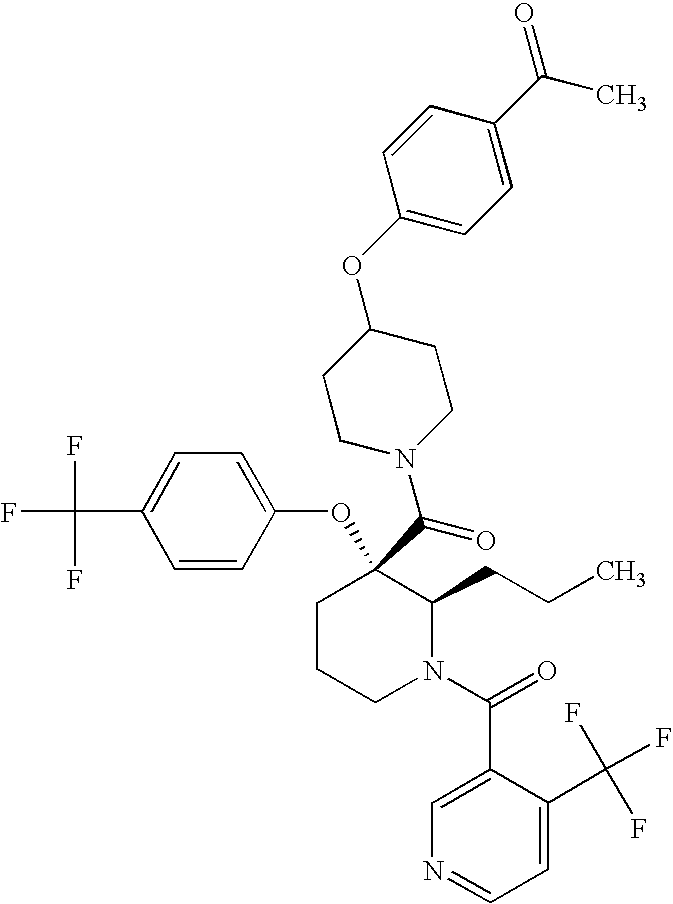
C1CCN(C(=O)C2=CN=CC=C2C(F)(F)F)C(CCC)C1(C(=O)N1CCC(OC2=CC=C(C(=O)C)C=C2)CC1)OC1=CC=C(C(F)(F)F)C=C1
